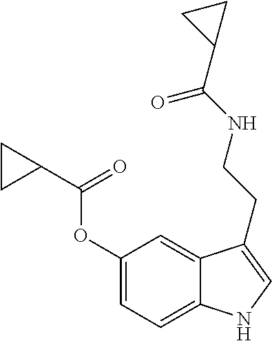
C1(OC(C2CC2)=O)=CC=C2C(=C1)C(CCNC(C1CC1)=O)=CN2
